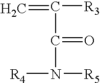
C=C([R3])C(=O)N([R5])[R4]
